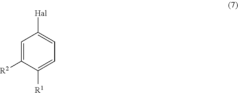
C1=C([R2])C([R1])=CC=C1[Hal]
